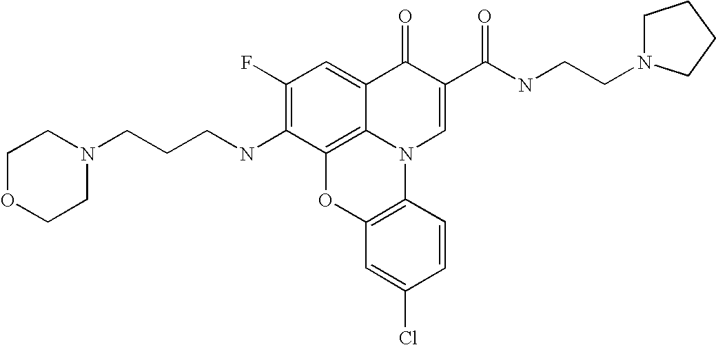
C1(F)=C(NCCCN2CCOCC2)C2=C3C(=C1)C(=O)C(C(NCCN1CCCC1)=O)=CN3C1=C(O2)C=C(Cl)C=C1
